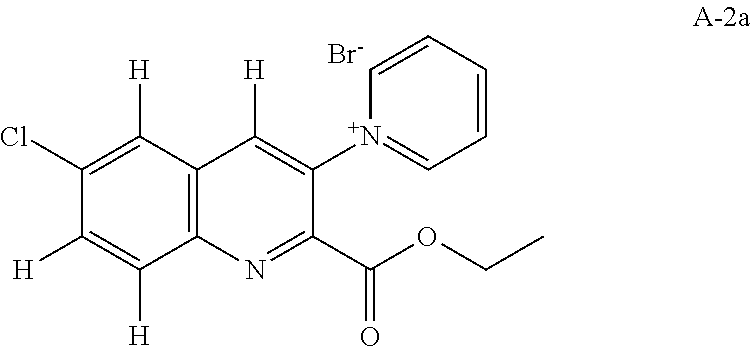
C1=CC=CC=[N+]1C1=C([H])C2=C(N=C1C(=O)OCC)C([H])=C([H])C(Cl)=C2[H].[Br-]
